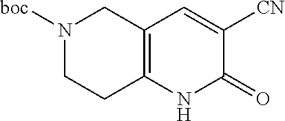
C12=C(NC(=O)C([CN])=C1)CCN([boc])C2
